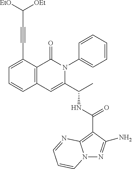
C1=C(C#CC([OEt])[EtO])C2=C(C=C1)C=C(C(C)NC(=O)C1=C3N(N=C1N)C=CC=N3)N(C1=CC=CC=C1)C2=O
